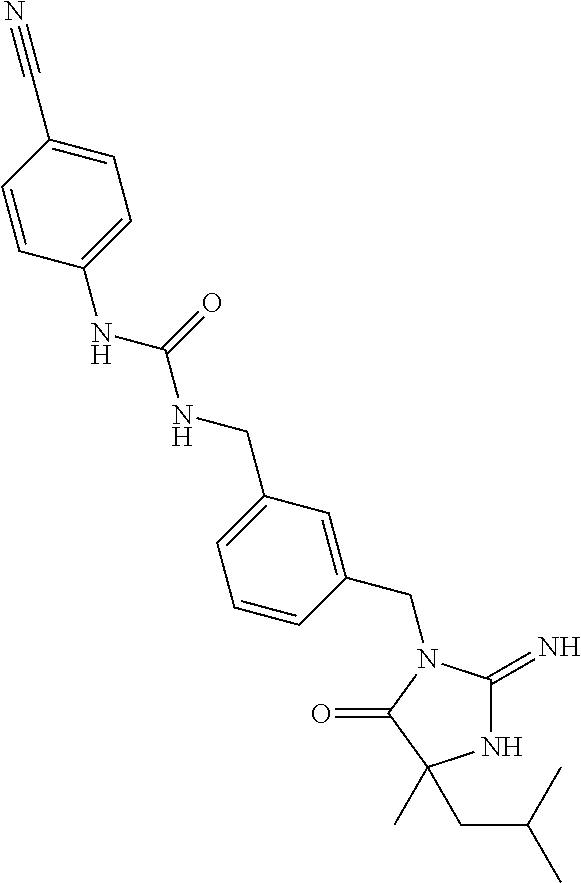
N1C(=N)N(CC2=CC(CNC(NC3=CC=C(C#N)C=C3)=O)=CC=C2)C(=O)C1(C)CC(C)C
